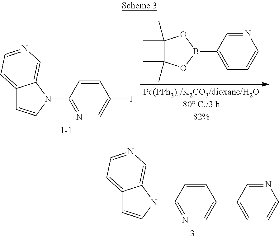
C12=CC=NC=C1N(C1=NC=C(I)C=C1)C=C2.C1(C)(C)C(C)(C)OB(C2=CC=CN=C2)O1.C12=CC=NC=C1N(C1=NC=C(C3=CC=CN=C3)C=C1)C=C2
